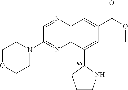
C12=C(N=CC(N3CCOCC3)=N1)C=C(C(OC)=O)C=C2C1CCCN1
